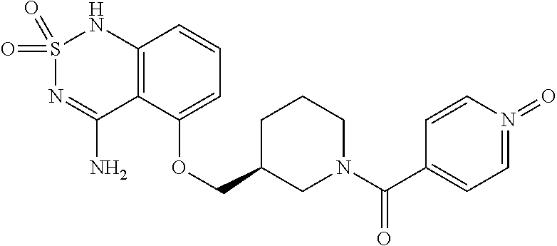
C12=C(C(OCC3CN(C(C4=CC=N(=O)C=C4)=O)CCC3)=CC=C1)C(N)=NS(=O)(=O)N2
